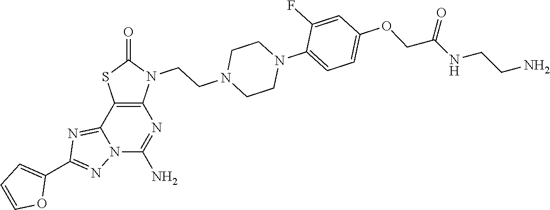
C12=C(C3=NC(C4=CC=CO4)=NN3C(N)=N1)SC(=O)N2CCN1CCN(C2=CC=C(OCC(NCCN)=O)C=C2F)CC1
